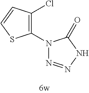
C1(N2N=NNC2=O)=C(Cl)C=CS1
